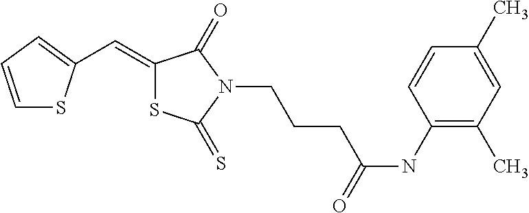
C1=CC=C(C=C2SC(=S)N(CCCC(NC3=C(C)C=C(C)C=C3)=O)C2=O)S1
